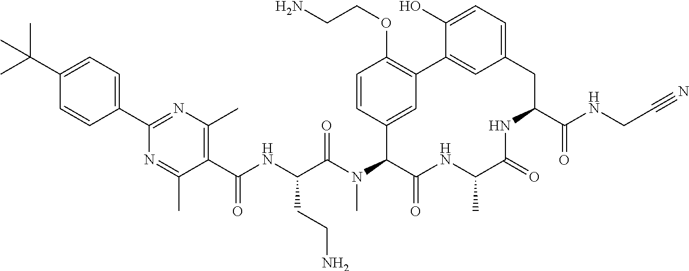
C1(C(NC(C(N(C2C(=O)NC(C)C(=O)NC(C(NCC#N)=O)CC3=CC=C(O)C(=C3)C3=C(OCCN)C=CC2=C3)C)=O)CCN)=O)=C(C)N=C(C2=CC=C(C(C)(C)C)C=C2)N=C1C
